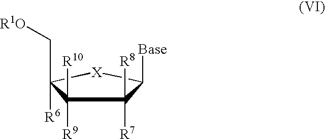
C1([R8])([R7])C([R10])([R9])C(C[R1O])([R6])[X]C1[Base]
